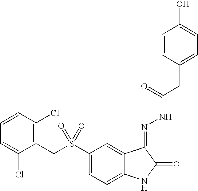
C1=CC(Cl)=C(CS(C2=CC=C3C(=C2)C(=NNC(=O)CC2=CC=C(O)C=C2)C(=O)N3)(=O)=O)C(Cl)=C1
